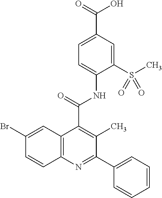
C12=C(N=C(C3=CC=CC=C3)C(C)=C1C(=O)NC1=CC=C(C(=O)O)C=C1S(C)(=O)=O)C=CC(Br)=C2
